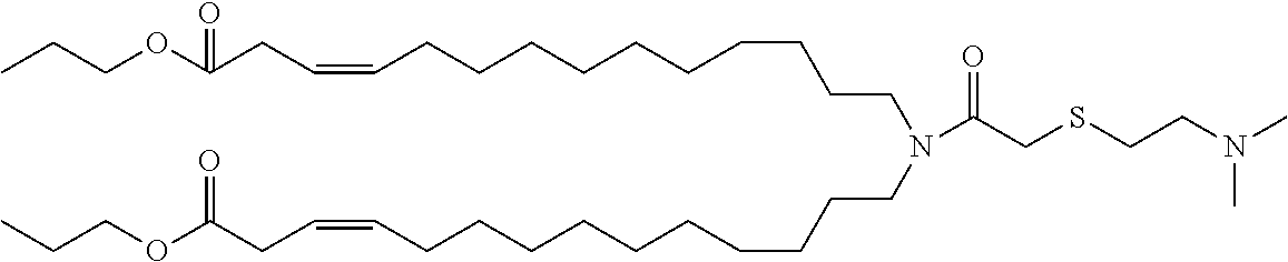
CCCOC(CC=CCCCCCCCCCCN(CCCCCCCCCCC=CCC(OCCC)=O)C(CSCCN(C)C)=O)=O
